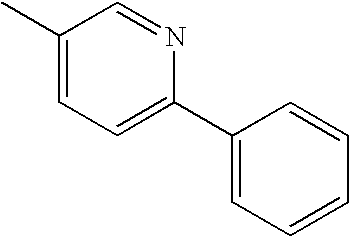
CC1=CC=C(C2=CC=CC=C2)N=C1
